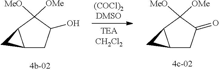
C1([MeO])([OMe])C2CC2CC1O.C1([MeO])([OMe])C2CC2CC1=O
